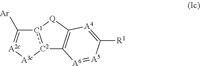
[C2]12:[C1]([Q]C3=C1[A6]=[A5]C([R1])=[A4]3)C([Ar])=[A2c][A3c]2
